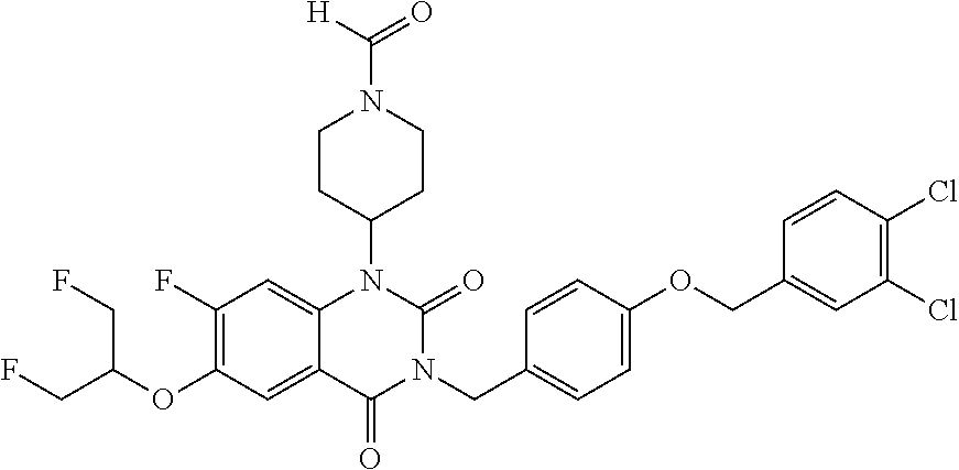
C12=CC(F)=C(OC(CF)CF)C=C1C(=O)N(CC1=CC=C(OCC3=CC(Cl)=C(Cl)C=C3)C=C1)C(=O)N2C1CCN(C([H])=O)CC1
